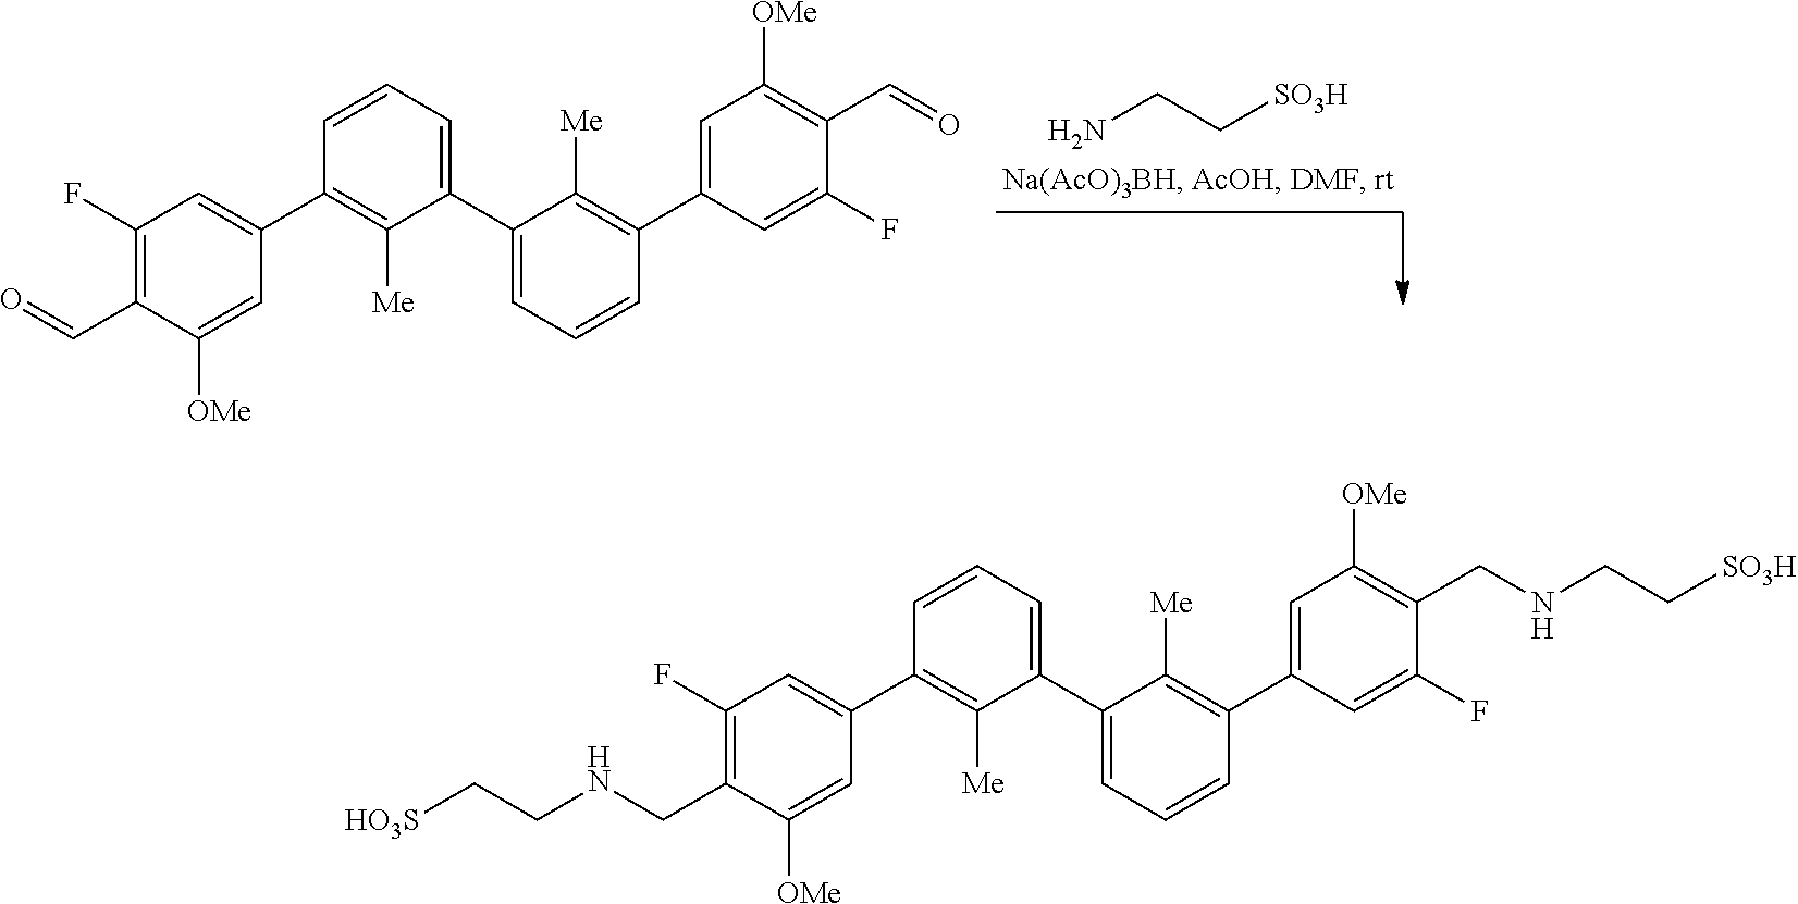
C1(C2=C([Me])C(C3=CC=CC(C4=CC([OMe])=C(C=O)C(F)=C4)=C3[Me])=CC=C2)=CC(F)=C(C=O)C([OMe])=C1.NCC[SO3H].C1(C2=C([Me])C(C3=CC=CC(C4=CC([OMe])=C(CNCC[SO3H])C(F)=C4)=C3[Me])=CC=C2)=CC(F)=C(CNCC[HO3S])C([OMe])=C1
